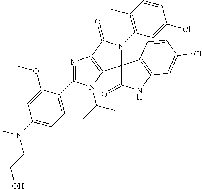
C1(N(C)CCO)=CC=C(C2=NC3=C(C4(N(C5=C(C)C=CC(Cl)=C5)C3=O)C(=O)NC3=C4C=CC(Cl)=C3)N2C(C)C)C(OC)=C1
